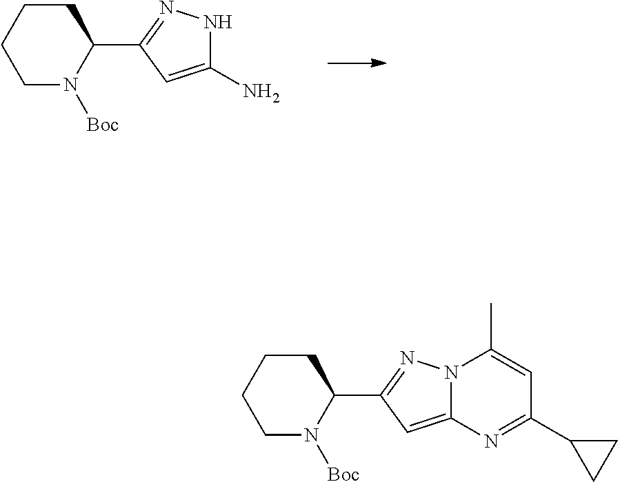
C1N([Boc])C(C2=NNC(N)=C2)CCC1.C1N([Boc])C(C2=NN3C(=C2)N=C(C2CC2)C=C3C)CCC1
